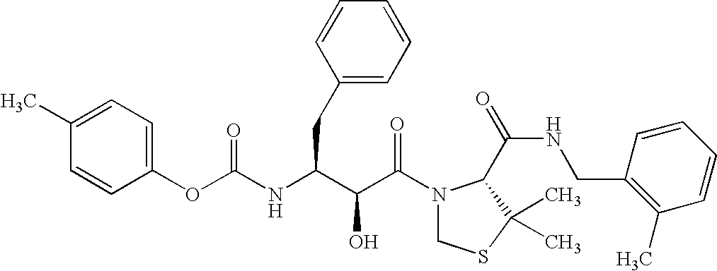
O(C(=O)NC(CC1=CC=CC=C1)C(C(N1CSC(C)(C)C1C(NCC1=C(C)C=CC=C1)=O)=O)O)C1=CC=C(C)C=C1
